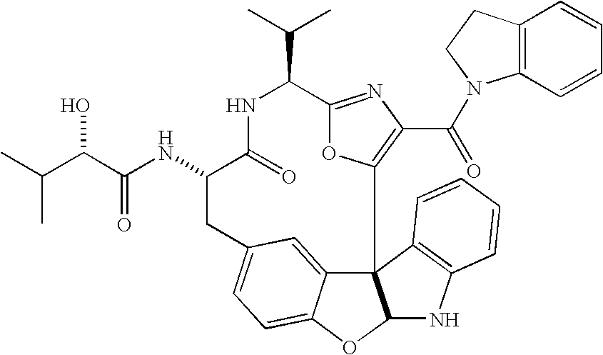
C123C4=CC(=CC=C4OC1NC1=C2C=CC=C1)CC(NC(=O)C(O)C(C)C)C(=O)NC(C(C)C)C1=NC(C(=O)N2C4=C(CC2)C=CC=C4)=C3O1
